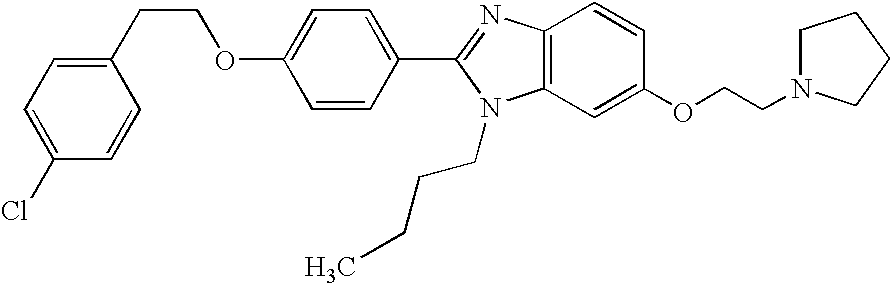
C1(Cl)=CC=C(CCOC2=CC=C(C3=NC4=C(C=C(OCCN5CCCC5)C=C4)N3CCCC)C=C2)C=C1
